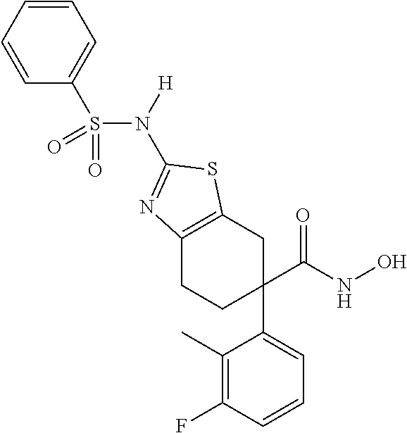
C1(C(NO)=O)(C2=CC=CC(F)=C2C)CC2=C(CC1)N=C(N([H])S(=O)(C1=CC=CC=C1)=O)S2
